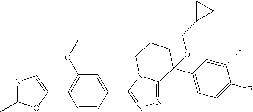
N1=C(C)OC(C2=C(OC)C=C(C3=NN=C4N3CCCC4(C3=CC=C(F)C(F)=C3)OCC3CC3)C=C2)=C1
